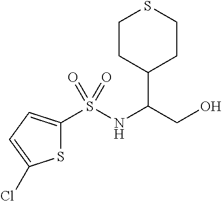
S1C(S(NC(C2CCSCC2)CO)(=O)=O)=CC=C1Cl
